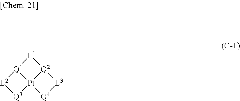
[Q3]1[Pt]23[Q1]([L2]1)[L1][Q2]2[L3][Q4]3
